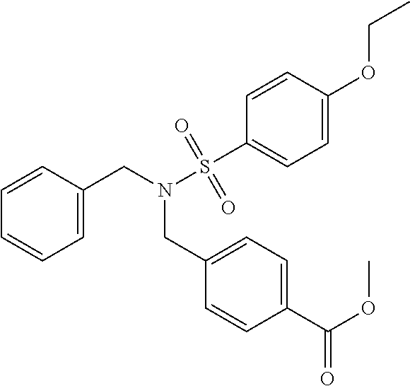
C1=C(CN(S(C2=CC=C(OCC)C=C2)(=O)=O)CC2=CC=C(C(OC)=O)C=C2)C=CC=C1
